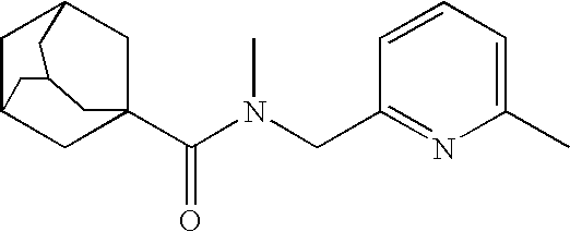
C1C2CC3(C(N(CC4=NC(C)=CC=C4)C)=O)CC1CC(C2)C3
